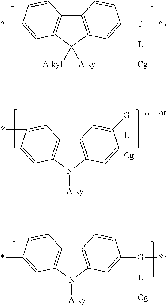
C12=C(C([Alkyl])([Alkyl])C3=C1C=CC(*)=C3)C=C([G](*)[L][Cg])C=C2.C12=C(N([Alkyl])C3=C1C=C(*)C=C3)C=CC([G](*)[L][Cg])=C2.C12=C(N([Alkyl])C3=C1C=CC(*)=C3)C=C([G](*)[L][Cg])C=C2
